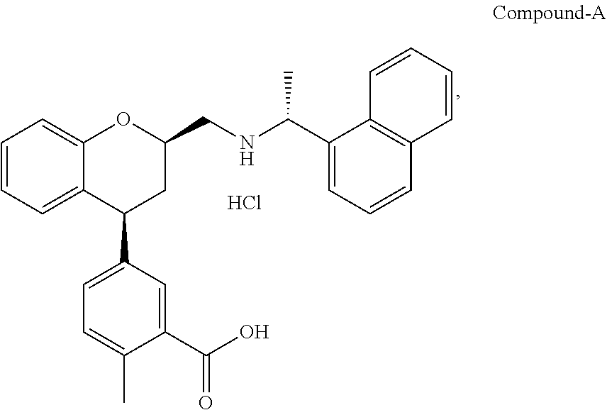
C1=CC=C2C(=C1)OC(CNC(C1=CC=CC3=C1C=CC=C3)C)CC2C1=CC=C(C)C(C(O)=O)=C1.Cl
